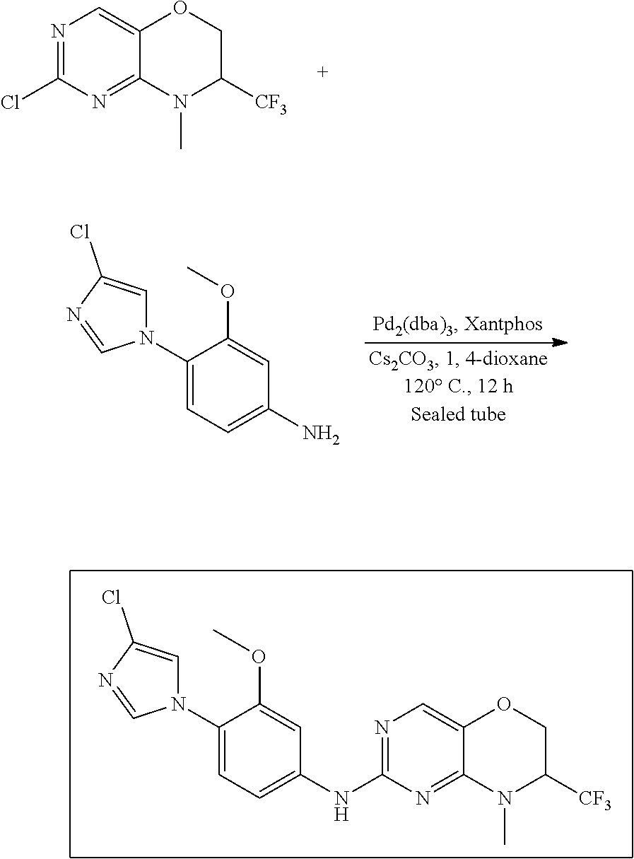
N1=C(Cl)N=C2C(=C1)OCC([CF3])N2C.C1(N2C=C(Cl)N=C2)=CC=C(N)C=C1OC.N1=C(NC2=CC=C(N3C=C(Cl)N=C3)C(OC)=C2)N=C2C(=C1)OCC([CF3])N2C
